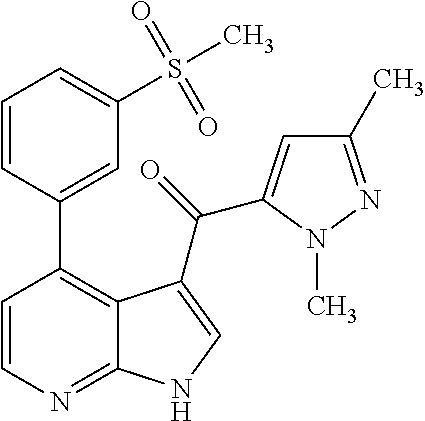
C1=CC(C2=C3C(=NC=C2)NC=C3C(=O)C2=CC(C)=NN2C)=CC(S(C)(=O)=O)=C1
